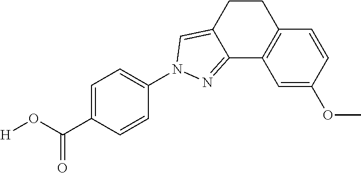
C1(N2C=C3CCC4=C(C=C(OC)C=C4)C3=N2)=CC=C(C(O[H])=O)C=C1
